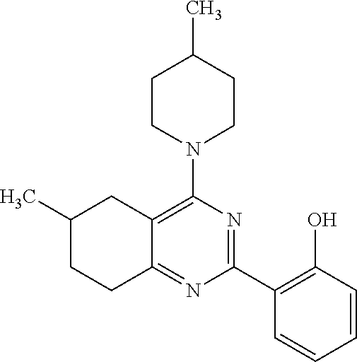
C1(C2=C(O)C=CC=C2)=NC(N2CCC(C)CC2)=C2C(=N1)CCC(C)C2
